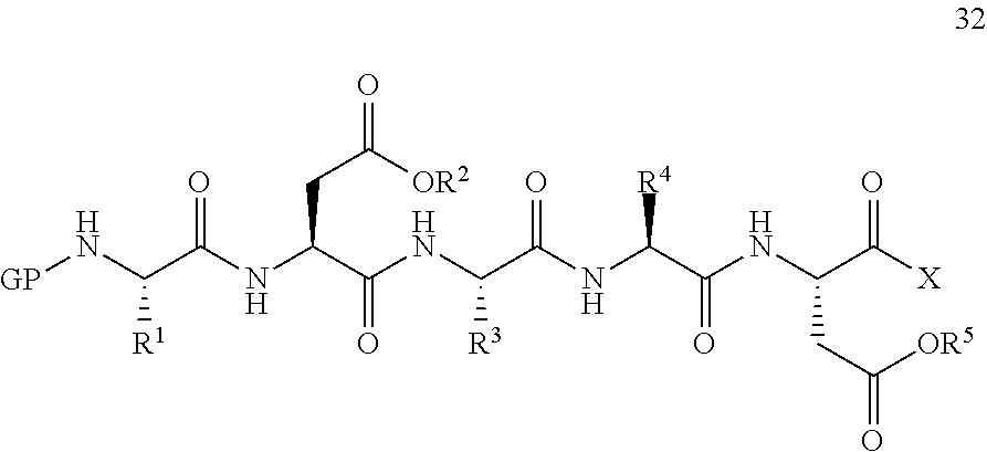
[GP]NC(C(NC(C(NC(C(NC(C(NC(C([X])=O)CC(=O)[OR5])=O)[R4])=O)[R3])=O)CC(=O)[OR2])=O)[R1]
